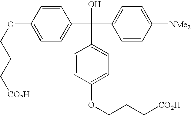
C1=CC(OCCC[CO2H])=CC=C1C(C1=CC=C([NMe2])C=C1)(O)C1=CC=C(OCCC[CO2H])C=C1
